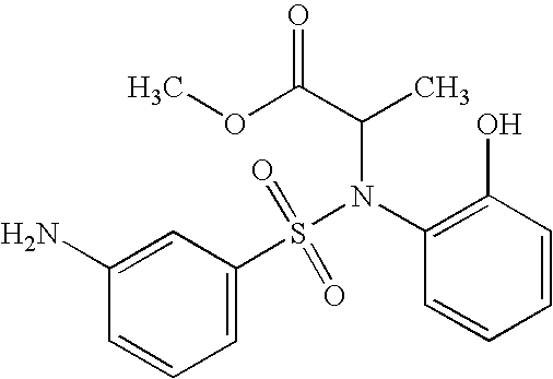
C1(N)=CC(S(N(C2=C(O)C=CC=C2)C(C)C(OC)=O)(=O)=O)=CC=C1
